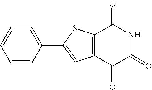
C1=CC=CC(C2=CC3=C(S2)C(=O)NC(=O)C3=O)=C1
